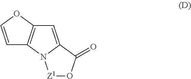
C1=COC2=C1N1C(=C2)C(=O)O[Z1]1
